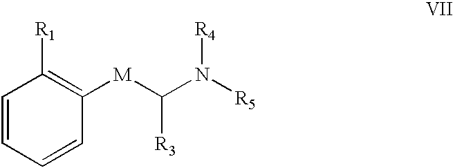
C1([R1])=C([M]C(N([R5])[R4])[R3])C=CC=C1
